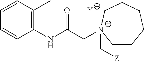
[Y].C1=C(C)C(NC(C[N+]2(C[Z])CCCCCC2)=O)=C(C)C=C1
